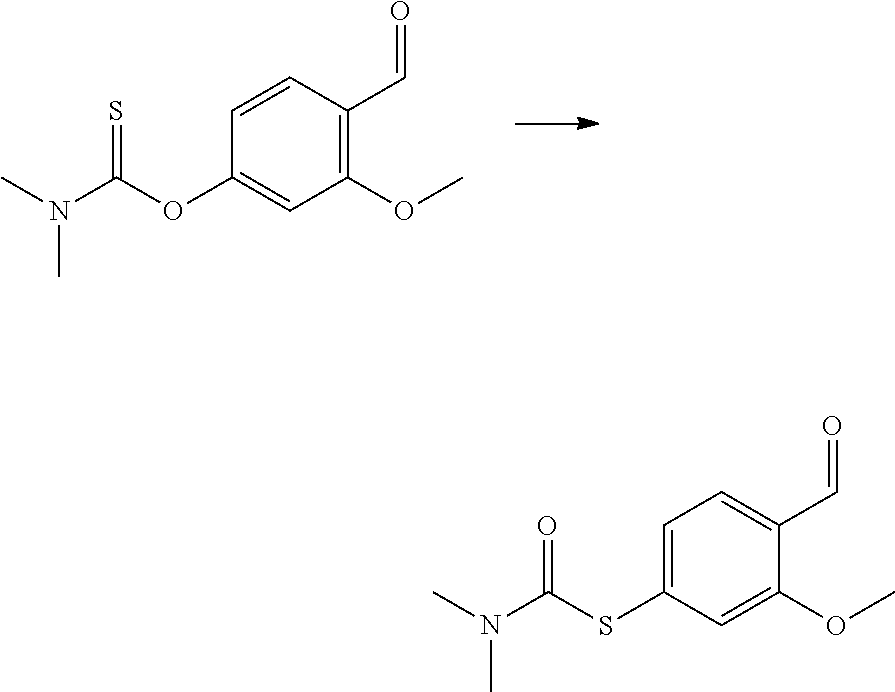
CN(C(OC1=CC(OC)=C(C=O)C=C1)=S)C.CN(C(SC1=CC=C(C=O)C(OC)=C1)=O)C
